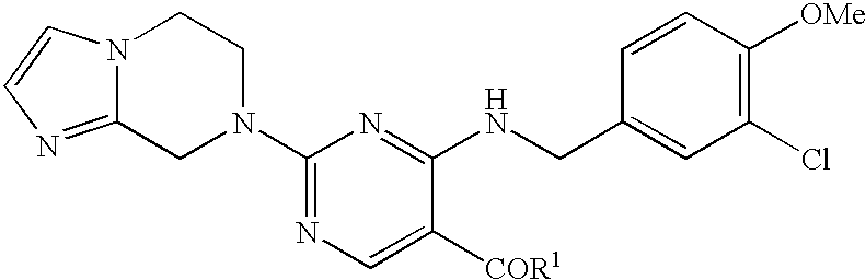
C1(N2CCN3C(=NC=C3)C2)=NC=C([COR1])C(NCC2=CC(Cl)=C([OMe])C=C2)=N1
